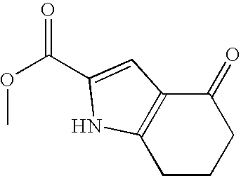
C1(=O)C2=C(CCC1)NC(C(OC)=O)=C2
